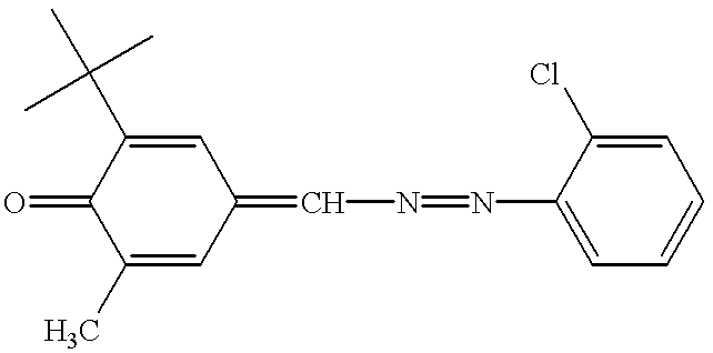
C1(C)=CC(=CN=NC2=CC=CC=C2Cl)C=C(C(C)(C)C)C1=O
